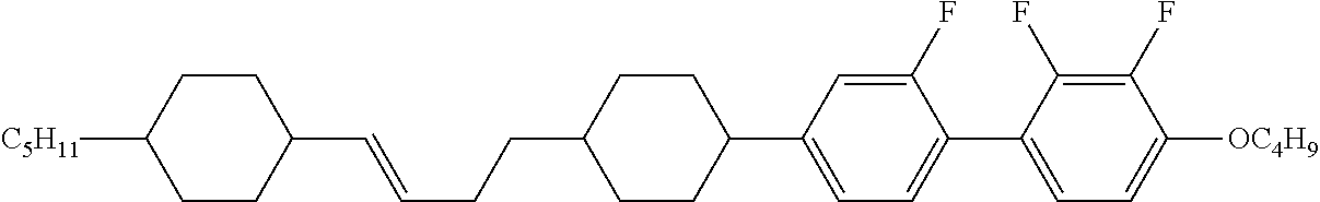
C1(C=CCCC2CCC(C3=CC=C(C4=CC=C([OC4H9])C(F)=C4F)C(F)=C3)CC2)CCC([C5H11])CC1
